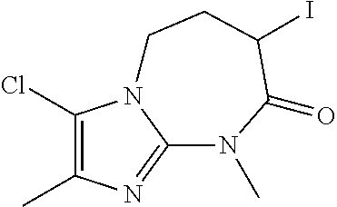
C1(Cl)=C(C)N=C2N1CCC(I)C(=O)N2C
